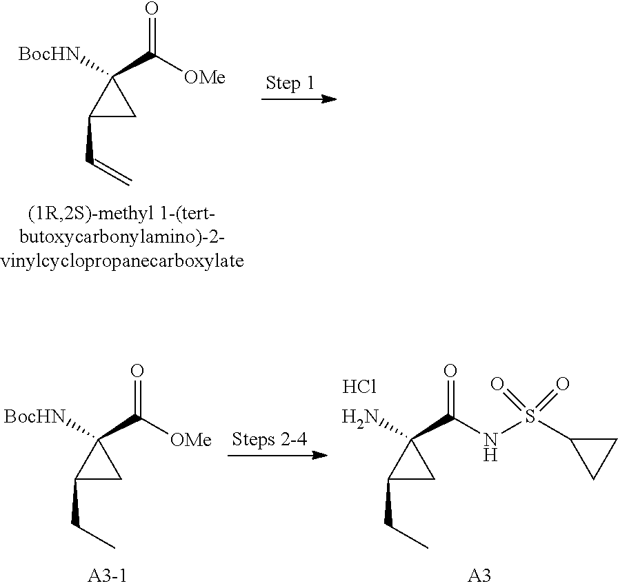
C1C(S(NC(C2(N)C(CC)C2)=O)(=O)=O)C1.Cl.[A3].[OMe]C(C1([BocHN])C(CC)C1)=O.[OMe]C(C1([BocHN])C(C=C)C1)=O
